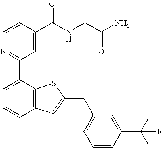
C1=CC(C(NCC(N)=O)=O)=CC(C2=CC=CC3=C2SC(CC2=CC=CC(C(F)(F)F)=C2)=C3)=N1
